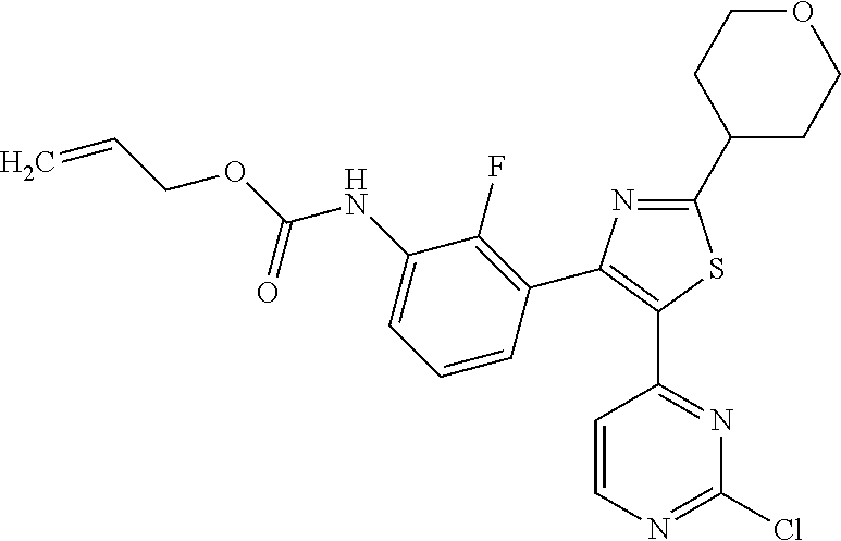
C1(C2=C(C3=NC(Cl)=NC=C3)SC(C3CCOCC3)=N2)=C(F)C(NC(OCC=C)=O)=CC=C1
